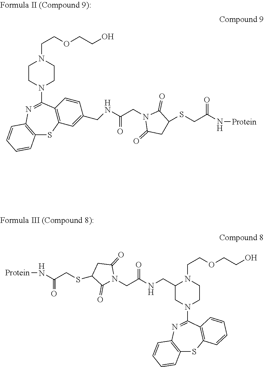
C12=C(C=C(CNC(CN3C(=O)CC(SCC(N[Protein])=O)C3=O)=O)C=C1)SC1=C(N=C2N2CCN(CCOCCO)CC2)C=CC=C1.[Protein]NC(CSC1C(=O)N(CC(NCC2CN(C3=NC4=C(SC5=C3C=CC=C5)C=CC=C4)CCN2CCOCCO)=O)C(=O)C1)=O
